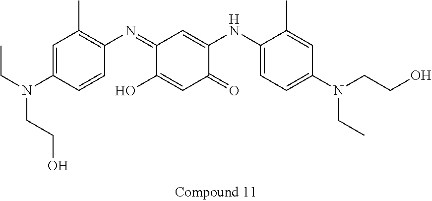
C1(=NC2=C(C)C=C(N(CC)CCO)C=C2)C(O)=CC(=O)C(NC2=CC=C(N(CC)CCO)C=C2C)=C1
